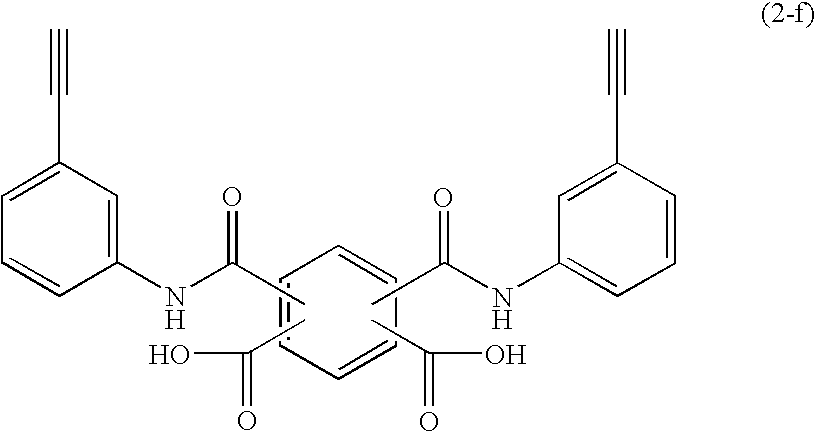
CC(NC1=CC=CC(C#C)=C1)=O.CC(=O)O.CC(NC1=CC(C#C)=CC=C1)=O.C1=CC=CC=C1.CC(O)=O
